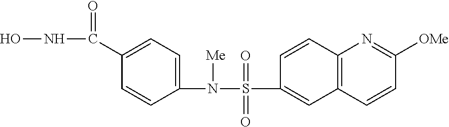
C1(N(S(C2=CC3=C(C=C2)N=C([OMe])C=C3)(=O)=O)[Me])=CC=C(C(NO)=O)C=C1
